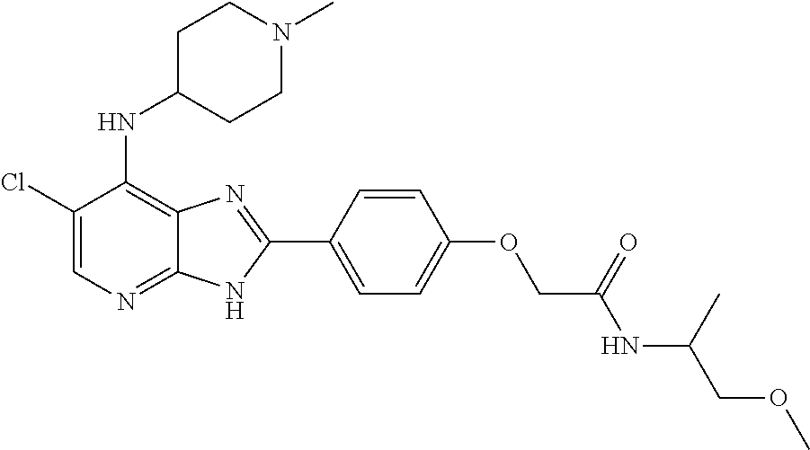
C1(Cl)=CN=C2C(=C1NC1CCN(C)CC1)N=C(C1=CC=C(OCC(NC(COC)C)=O)C=C1)N2
